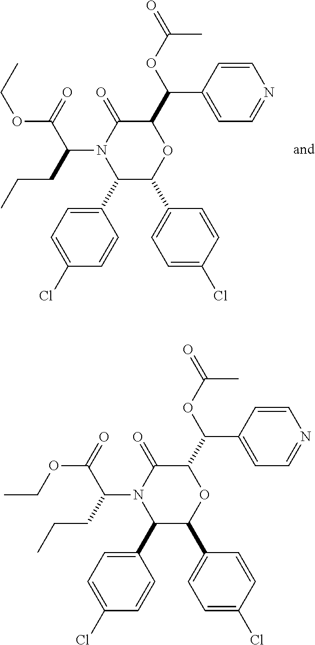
C1(C2=CC=C(Cl)C=C2)C(C2=CC=C(Cl)C=C2)OC(C(C2=CC=NC=C2)OC(=O)C)C(=O)N1C(C(=O)OCC)CCC.C1(C2=CC=C(Cl)C=C2)C(C2=CC=C(Cl)C=C2)OC(C(C2=CC=NC=C2)OC(=O)C)C(=O)N1C(C(=O)OCC)CCC
